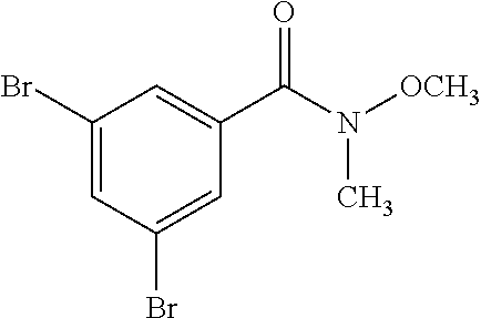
C1(Br)=CC(Br)=CC(C(N([OCH3])C)=O)=C1
